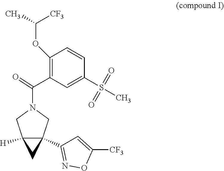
O1N=C(C23C([H])(CN(C(C4=C(OC(C)[CF3])C=CC(S(=O)(C)=O)=C4)=O)C2)C3)C=C1[CF3]
